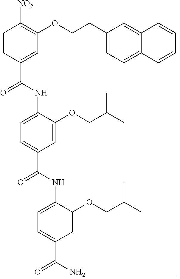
C1=CC(C(=O)NC2=CC=C(C(=O)NC3=CC=C(C(=O)N)C=C3OCC(C)C)C=C2OCC(C)C)=CC(OCCC2=CC=C3C(=C2)C=CC=C3)=C1[NO2]
